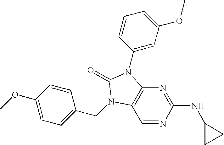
C1=NC(NC2CC2)=NC2=C1N(CC1=CC=C(OC)C=C1)C(=O)N2C1=CC(OC)=CC=C1
